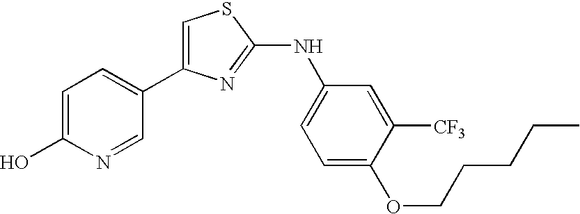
C1=C(C2=CC=C(O)N=C2)N=C(NC2=CC=C(OCCCCC)C([CF3])=C2)S1
